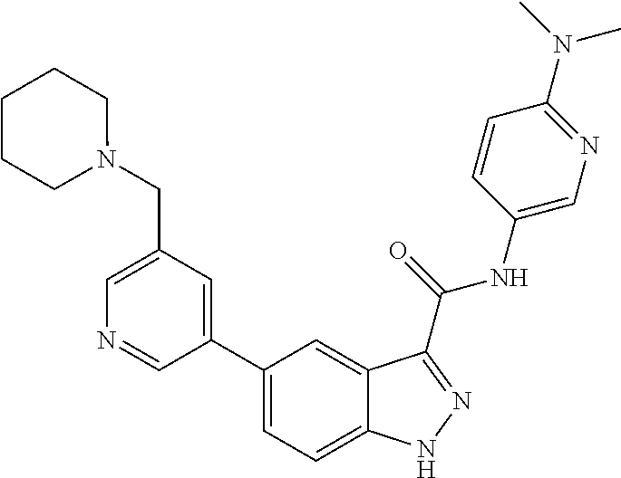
C1(CN2CCCCC2)=CN=CC(C2=CC=C3C(=C2)C(C(NC2=CN=C(N(C)C)C=C2)=O)=NN3)=C1
